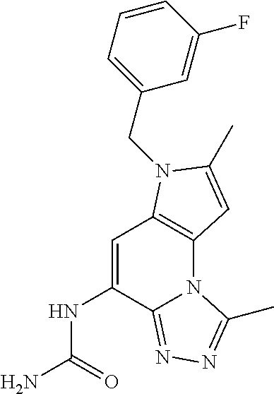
C1=C(NC(N)=O)C2=NN=C(C)N2C2=C1N(CC1=CC=CC(F)=C1)C(C)=C2
